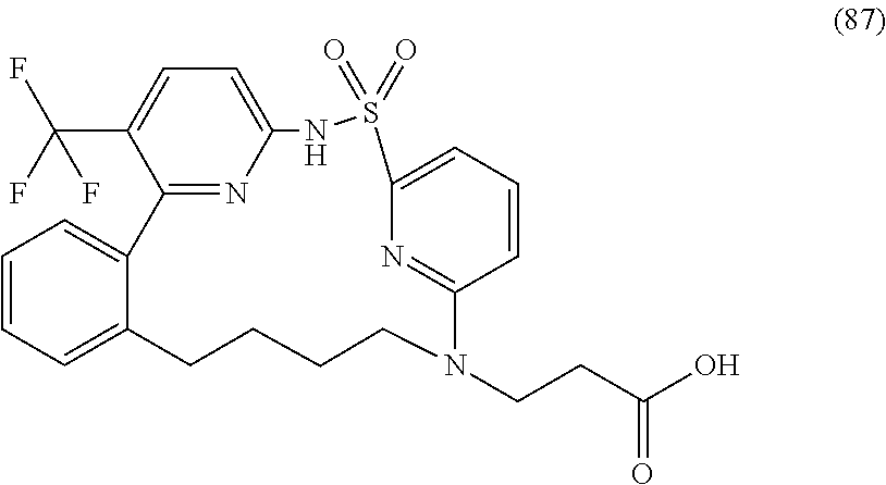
C1=CC=C2C(=C1)C1=NC(=CC=C1C(F)(F)F)NS(=O)(=O)C1=CC=CC(=N1)N(CCC(O)=O)CCCC2
